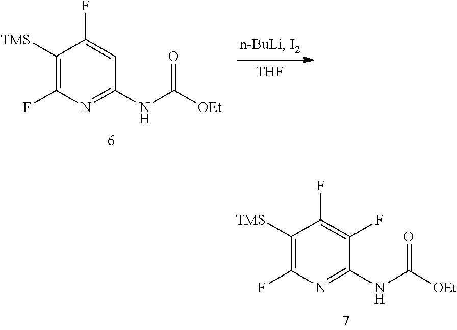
[THF].N(C(=O)[OEt])C1=NC(F)=C([TMS])C(F)=C1.N(C(=O)[OEt])C1=NC(F)=C([TMS])C(F)=C1F
